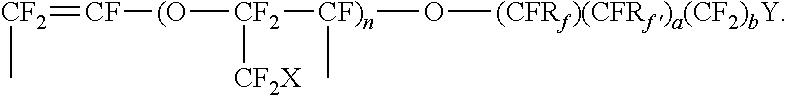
[CF2](C)=[CF][(O][CF2]([CF2X])[CF)n](C)O[(CFRf)(CFRf')a(CF2)bY]
